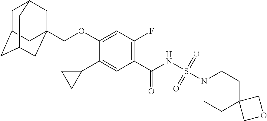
C1(C2CC2)=CC(C(NS(N2CCC3(CC2)COC3)(=O)=O)=O)=C(F)C=C1OCC12CC3CC(CC(C1)C3)C2
